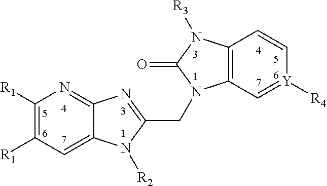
C1([R1])=C([R1])C=C2C(=N1)N=C(CN1C3=C(C=C[Y]([R4])=C3)N([R3])C1=O)N2[R2]
